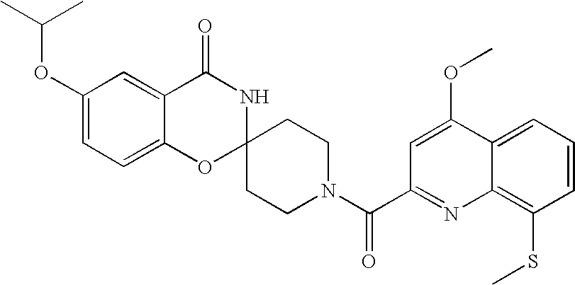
C1(OC(C)C)=CC=C2C(=C1)C(=O)NC1(O2)CCN(C(=O)C2=NC3=C(SC)C=CC=C3C(OC)=C2)CC1
